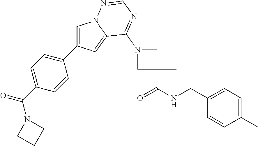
C1=C(C2=CC=C(C(N3CCC3)=O)C=C2)C=C2N1N=CN=C2N1CC(C)(C(NCC2=CC=C(C)C=C2)=O)C1
